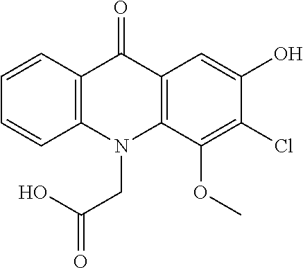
C12=C(N(CC(O)=O)C3=C(C1=O)C=C(O)C(Cl)=C3OC)C=CC=C2
